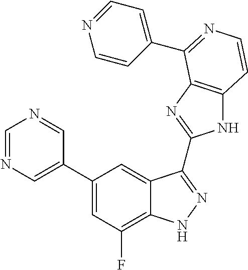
C1(C2=CN=CN=C2)=CC(F)=C2C(=C1)C(C1=NC3=C(N1)C=CN=C3C1=CC=NC=C1)=NN2
